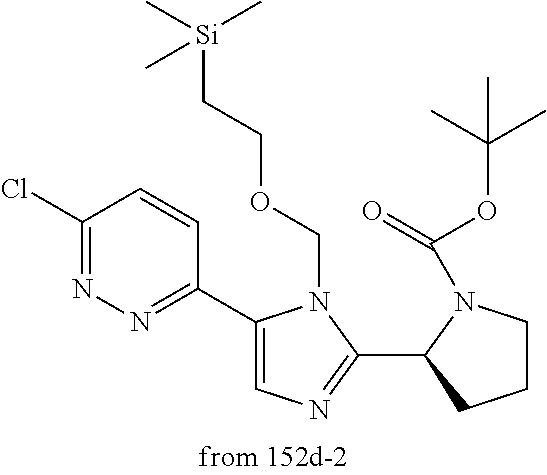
C1(Cl)=NN=C(C2=CN=C(C3CCCN3C(OC(C)(C)C)=O)N2COCC[Si](C)(C)C)C=C1
